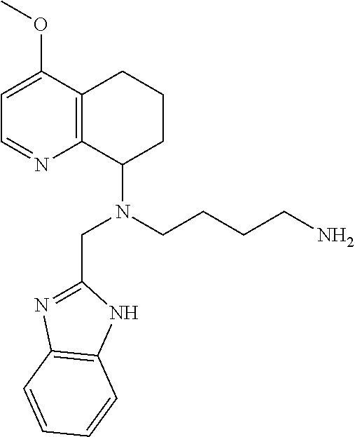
C1=C(OC)C2=C(N=C1)C(N(CCCCN)CC1=NC3=C(N1)C=CC=C3)CCC2
